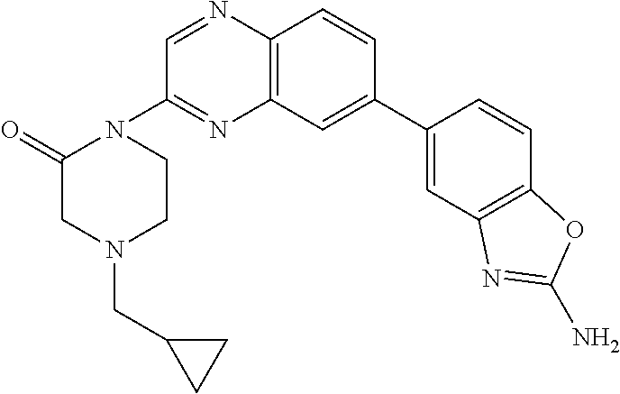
C1(C2=CC3=C(C=C2)N=CC(N2C(=O)CN(CC4CC4)CC2)=N3)=CC2=C(C=C1)OC(N)=N2
